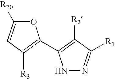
N1N=C([R1])C([R2])=C1C1=C([R3])C=C([R70])O1
